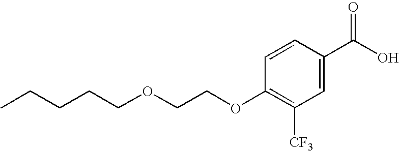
CCCCCOCCOC1=C([CF3])C=C(C(O)=O)C=C1
